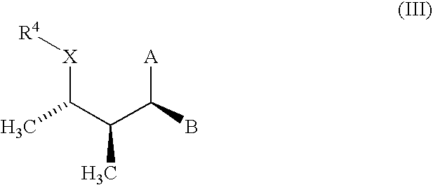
[R4][X]C(C(C)C([A])B)C
